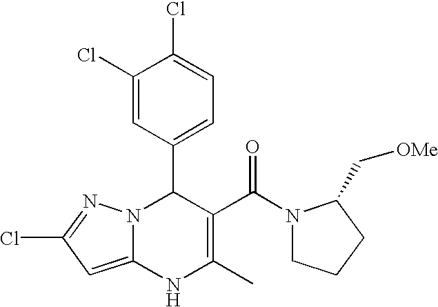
C1(Cl)=CC(C2N3C(=CC(Cl)=N3)NC(C)=C2C(=O)N2CCCC2C[OMe])=CC=C1Cl
